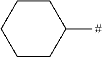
C1([#])CCCCC1
